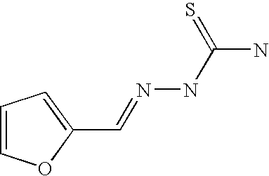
C1=COC(C=NNC(N)=S)=C1
